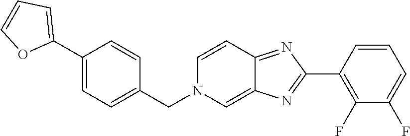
C1(C2=CC=C(CN3C=C4C(=NC(C5=C(F)C(F)=CC=C5)=N4)C=C3)C=C2)=CC=CO1
